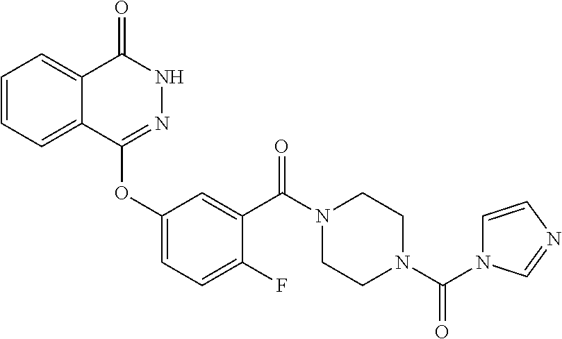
C1=CC=C2C(=C1)C(=O)NN=C2OC1=CC=C(F)C(C(N2CCN(C(N3C=CN=C3)=O)CC2)=O)=C1
